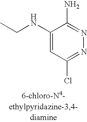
C1(NCC)=CC(Cl)=NN=C1N
